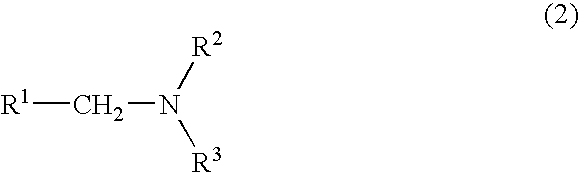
[R1]CN([R3])[R2]
